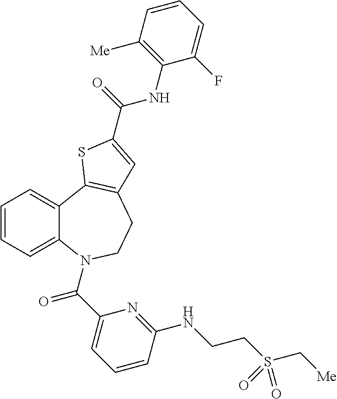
C1=CC=C2C(=C1)C1=C(CCN2C(C2=CC=CC(NCCS(C[Me])(=O)=O)=N2)=O)C=C(C(=O)NC2=C([Me])C=CC=C2F)S1
